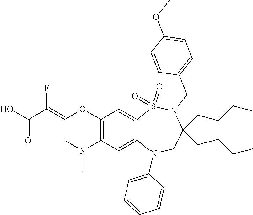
C1=CC=C(N2C3=CC(N(C)C)=C(OC=C(C(=O)O)F)C=C3S(=O)(=O)N(CC3=CC=C(OC)C=C3)C(CCCC)(CCCC)C2)C=C1
